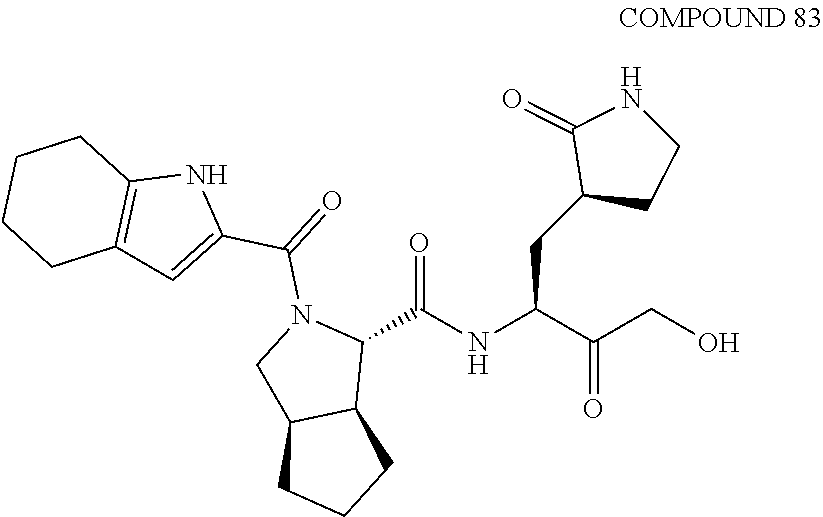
OCC(C(NC(C1N(C(=O)C2=CC3=C(N2)CCCC3)CC2C1CCC2)=O)CC1CCNC1=O)=O
